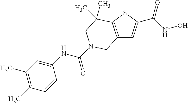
C12=C(SC(C(NO)=O)=C1)C(C)(C)CN(C(=O)NC1=CC(C)=C(C)C=C1)C2
